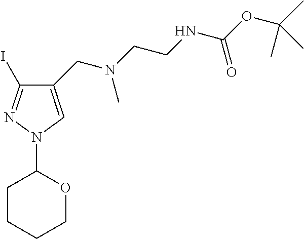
C1CCCOC1N1C=C(CN(CCNC(OC(C)(C)C)=O)C)C(I)=N1
